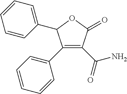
C1=CC(C2C(C3=CC=CC=C3)=C(C(=O)N)C(=O)O2)=CC=C1
